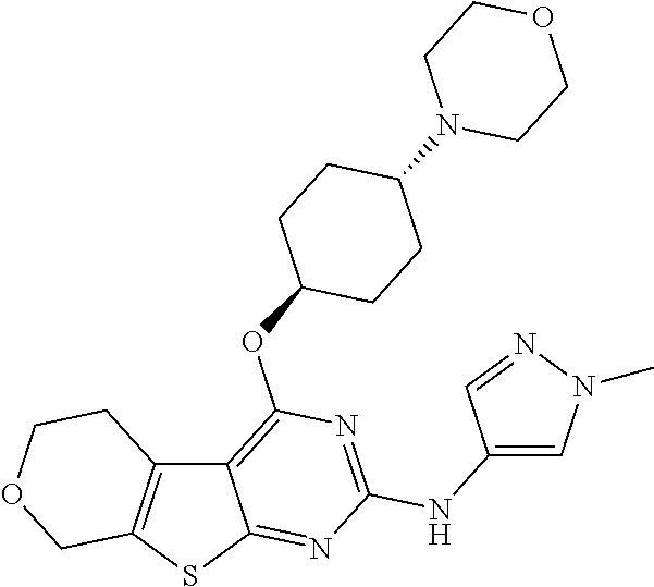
C12=C(SC3=NC(NC4=CN(C)N=C4)=NC(OC4CCC(N5CCOCC5)CC4)=C13)COCC2
